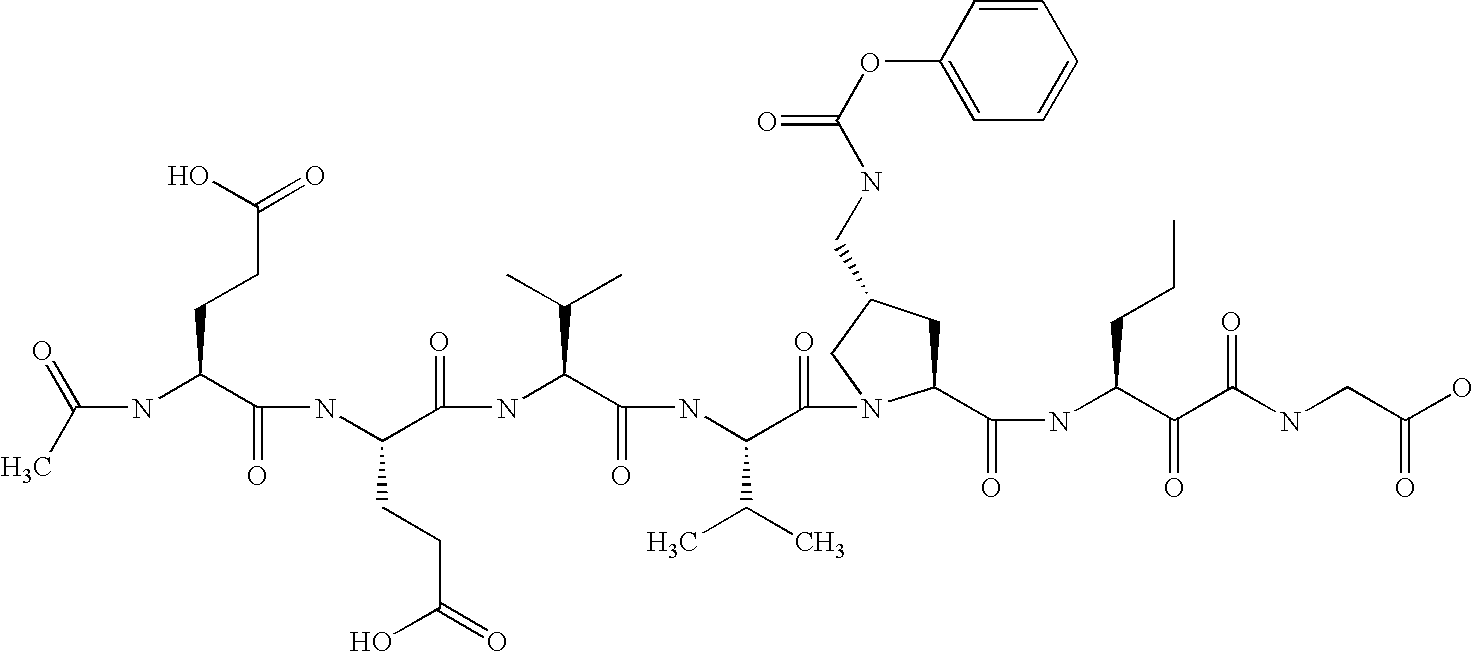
CC(=O)NC(C(NC(C(NC(C(NC(C(=O)N1C(C(NC(C(C(NCC(O)=O)=O)=O)CCC)=O)CC(CNC(OC2=CC=CC=C2)=O)C1)C(C)C)=O)C(C)C)=O)CCC(O)=O)=O)CCC(=O)O
